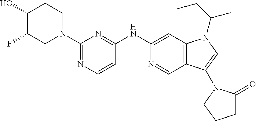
C12=C(C=C(NC3=NC(N4CCC(O)C(F)C4)=NC=C3)N=C1)N(C(CC)C)C=C2N1C(=O)CCC1
